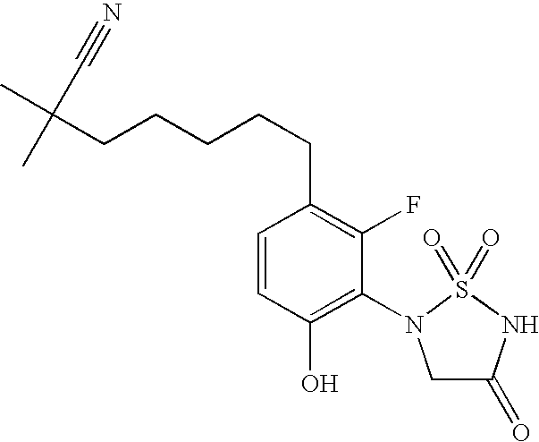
OC1=C(N2CC(=O)NS2(=O)=O)C(F)=C(CCCCCC(C)(C)C#N)C=C1
